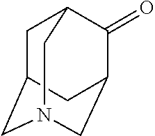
C1C2CN3CC(C(=O)C1C3)C2
